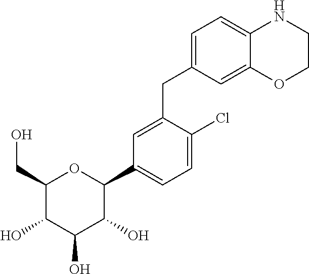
C1(CO)C(O)C(O)C(O)C(C2=CC=C(Cl)C(CC3=CC=C4C(=C3)OCCN4)=C2)O1
